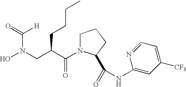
O=C([H])N(O)CC(CCCC)C(=O)N1CCCC1C(=O)NC1=CC([CF3])=CC=N1
